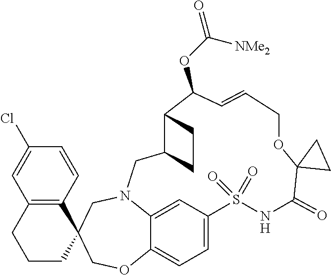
C1=C2C=C3C(=C1)OCC1(CN3CC3C(CC3)C(OC([NMe2])=O)C=CCOC3(C(=O)NS2(=O)=O)CC3)C2=C(CCC1)C=C(Cl)C=C2
